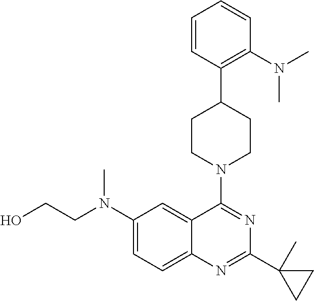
C1(N(CCO)C)=CC=C2C(=C1)C(N1CCC(C3=C(N(C)C)C=CC=C3)CC1)=NC(C1(C)CC1)=N2
